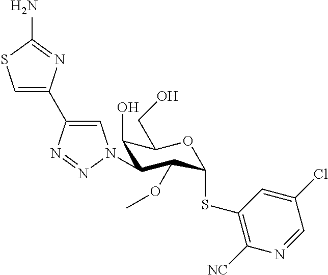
C1=C(C2=CN(C3C(O)C(CO)OC(SC4=C([NC])N=CC(Cl)=C4)C3OC)N=N2)N=C(N)S1
